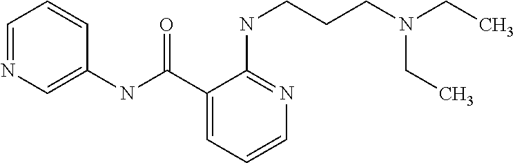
C1=NC=C(NC(C2=CC=CN=C2NCCCN(CC)CC)=O)C=C1
